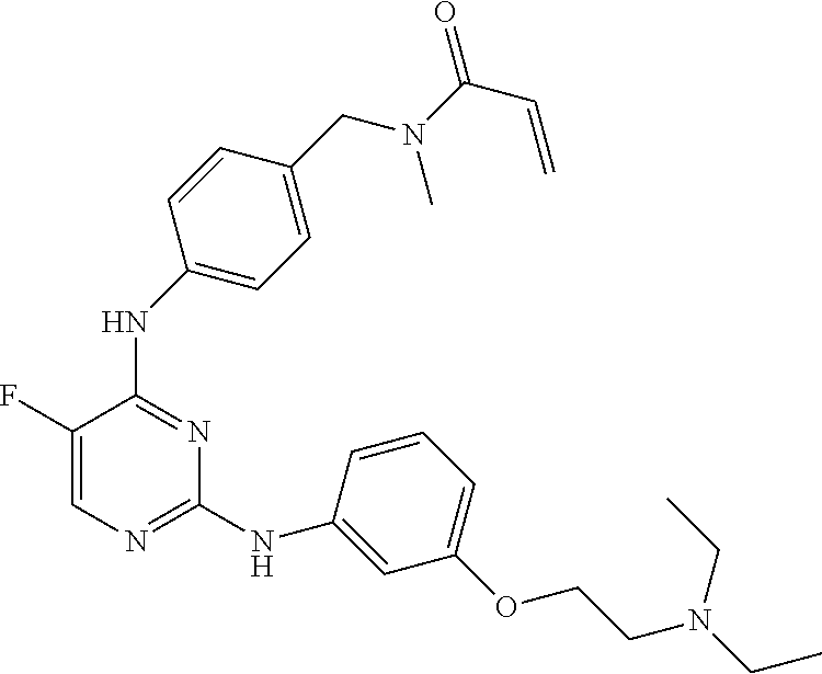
C1=C(F)C(NC2=CC=C(CN(C(C=C)=O)C)C=C2)=NC(NC2=CC(OCCN(CC)CC)=CC=C2)=N1
